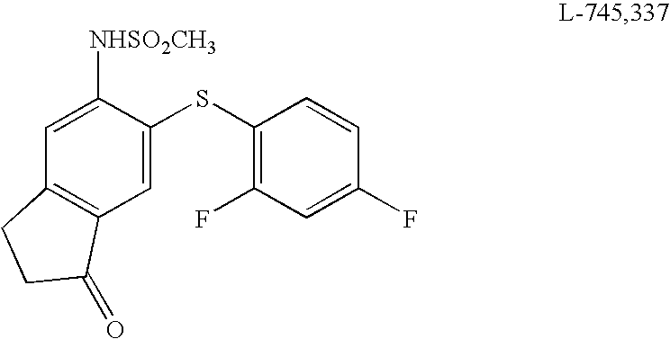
C1=C(SC2=C(F)C=C(F)C=C2)C([NHSO2CH3])=CC2=C1C(=O)CC2
